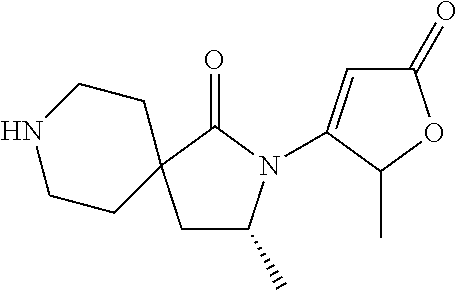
C1(=O)C=C(N2C(C)CC3(C2=O)CCNCC3)C(C)O1
